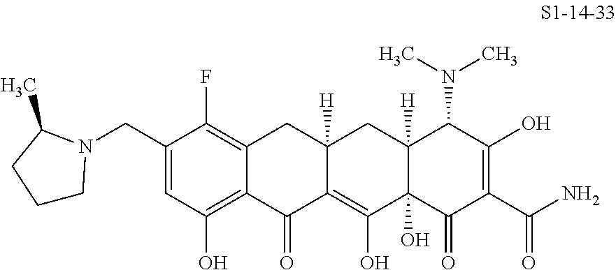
C(C1=CC(O)=C2C(=C1F)CC1([H])C(=C(O)C3(O)C([H])(C1)C(N(C)C)C(O)=C(C(=O)N)C3=O)C2=O)N1CCCC1C
